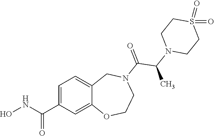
C1=C(C(NO)=O)C=C2C(=C1)CN(C(=O)C(N1CCS(=O)(=O)CC1)C)CCO2
